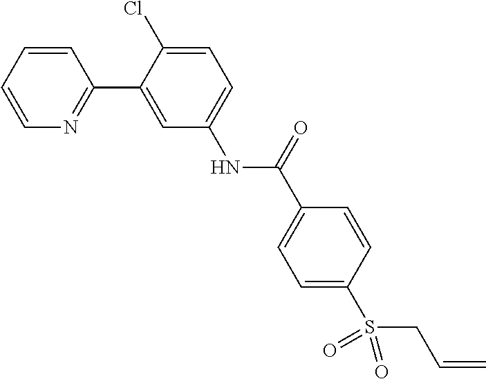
C1=CC=CN=C1C1=CC(NC(C2=CC=C(S(=O)(=O)CC=C)C=C2)=O)=CC=C1Cl
